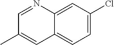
C1=NC2=CC(Cl)=CC=C2C=C1C
